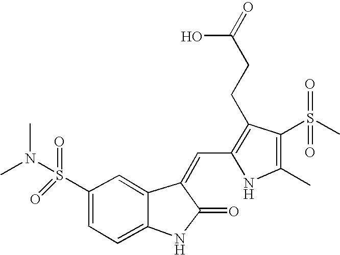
N1C(C=C2C(=O)NC3=CC=C(S(=O)(=O)N(C)C)C=C32)=C(CCC(O)=O)C(S(C)(=O)=O)=C1C
